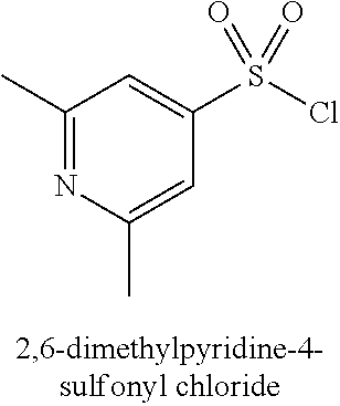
C1(C)=NC(C)=CC(S(Cl)(=O)=O)=C1
